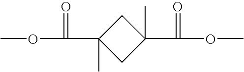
COC(=O)C1(C)CC(C(=O)OC)(C)C1
